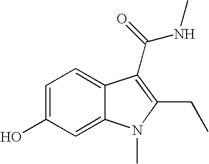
C1=C(O)C=C2C(=C1)C(C(NC)=O)=C(CC)N2C
